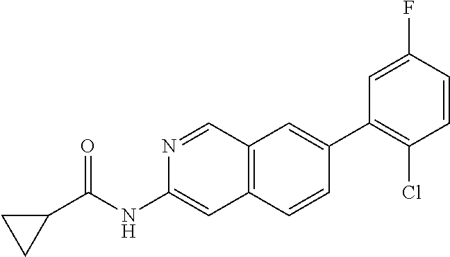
N1=CC2=C(C=C1NC(C1CC1)=O)C=CC(C1=C(Cl)C=CC(F)=C1)=C2
